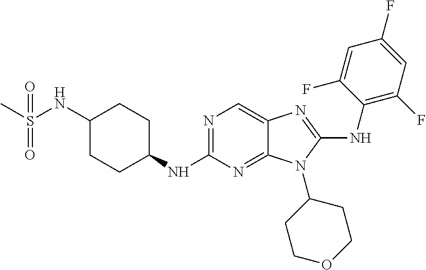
N1=C(NC2CCC(NS(C)(=O)=O)CC2)N=C2C(=C1)N=C(NC1=C(F)C=C(F)C=C1F)N2C1CCOCC1
